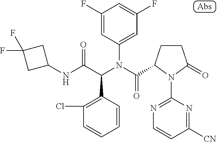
C1(NC(C(N(C(=O)C2CCC(=O)N2C2=NC=CC([CN])=N2)C2=CC(F)=CC(F)=C2)C2=C(Cl)C=CC=C2)=O)CC(F)(F)C1
